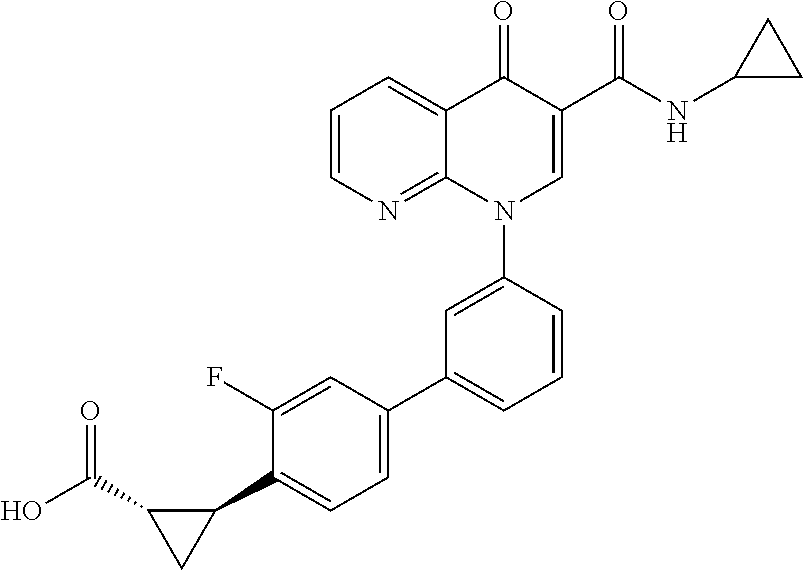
C1=CN=C2C(=C1)C(=O)C(C(NC1CC1)=O)=CN2C1=CC(C2=CC=C(C3C(C(=O)O)C3)C(F)=C2)=CC=C1
